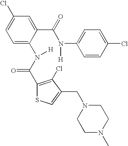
C1=C(N(C(C2=C(Cl)C(CN3CCN(C)CC3)=CS2)=O)[H])C(C(=O)N(C2=CC=C(Cl)C=C2)[H])=CC(Cl)=C1
